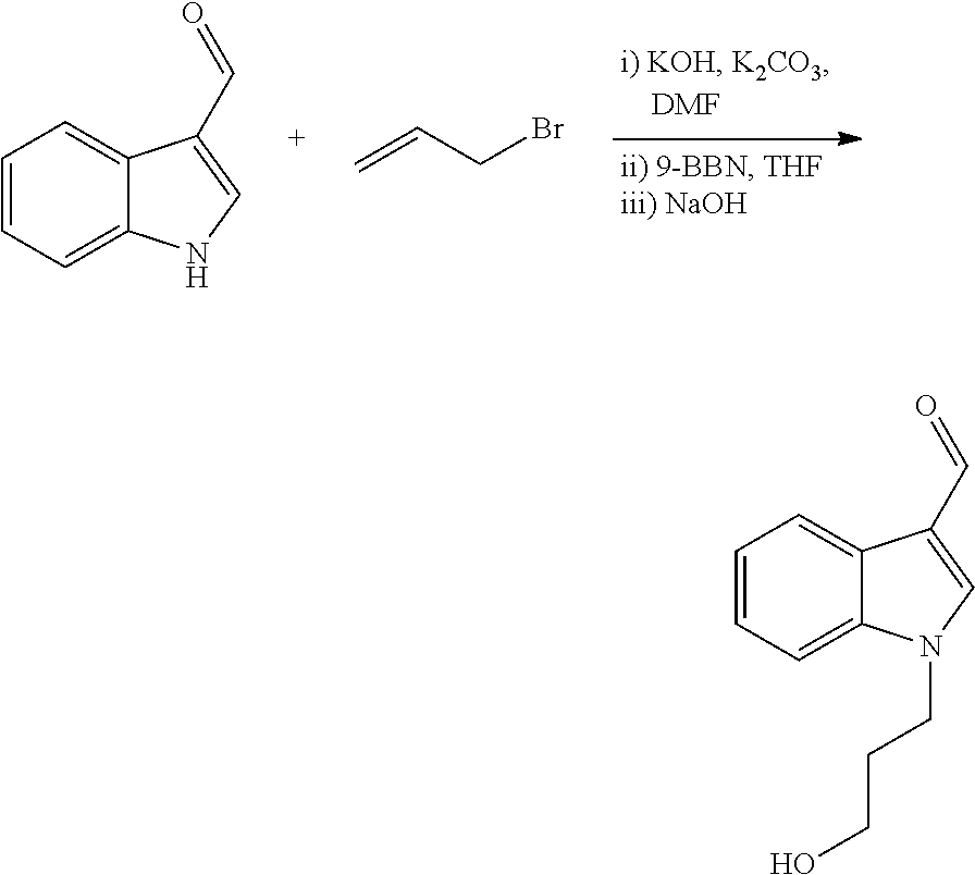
C1=CC=C2C(=C1)C(C=O)=CN2.C=CCBr.C1=CC=C2C(=C1)C(C=O)=CN2CCCO
